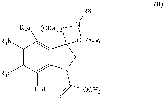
C12=C([R4a])C([R4b])=C([R4c])C([R4d])=C1N(C([OCH3])=O)CC21[(CRa2)p]N([R8])[(CRa2)q]1
